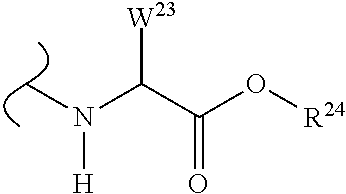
CN(C(C(O[R24])=O)[W23])[H]
